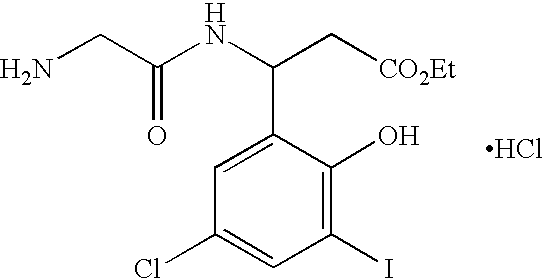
C1(I)=C(O)C(C(C[CO2Et])NC(CN)=O)=CC(Cl)=C1.Cl
